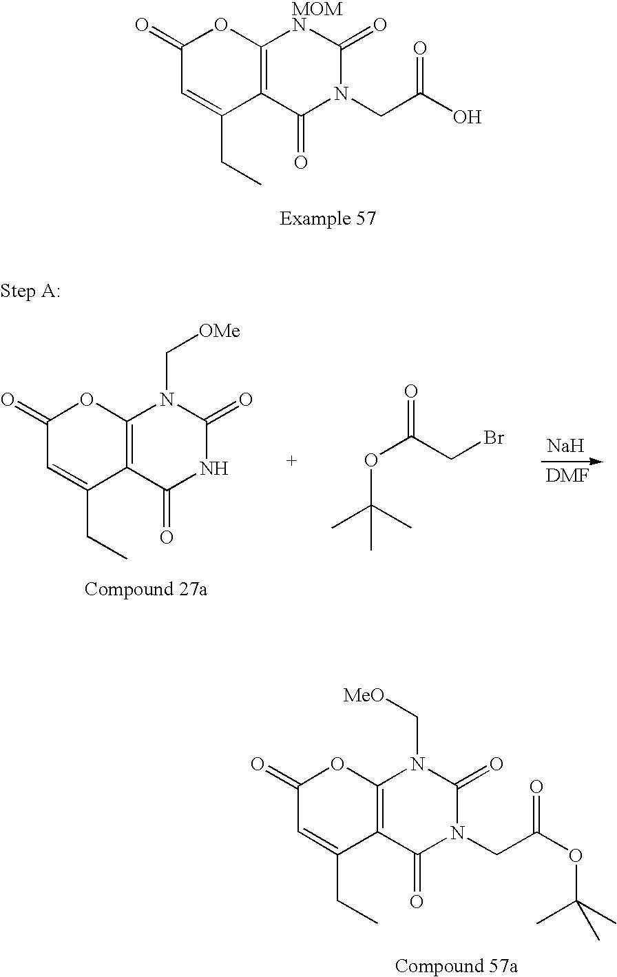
C1(=O)C=C(CC)C2=C(O1)[MOMN]C(=O)N(CC(O)=O)C2=O.C1(=O)C=C(CC)C2=C(O1)N(C[MeO])C(=O)N(CC(OC(C)(C)C)=O)C2=O.[Na].C1(=O)C=C(CC)C2=C(O1)N(C[OMe])C(=O)NC2=O.O(C(CBr)=O)C(C)(C)C
